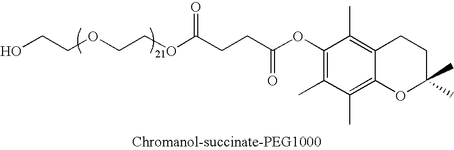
OCCOCCOC(CCC(OC1=C(C)C(C)=C2C(=C1C)CCC(C)(C)O2)=O)=O
